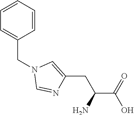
C1=CC=CC=C1CN1C=NC(CC(C(=O)O)N)=C1
